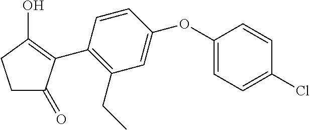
C1=CC(OC2=CC=C(Cl)C=C2)=CC(CC)=C1C1=C(O)CCC1=O
